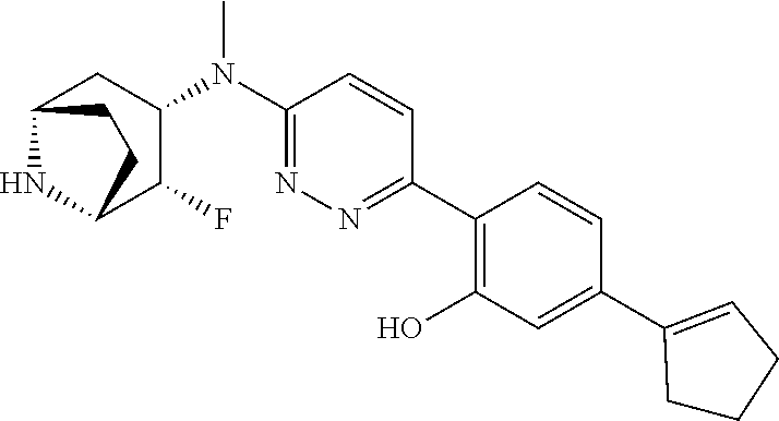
C1(N(C2CC3NC(C2F)CC3)C)=NN=C(C2=C(O)C=C(C3=CCCC3)C=C2)C=C1
